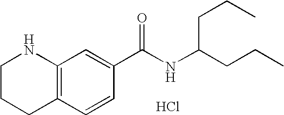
C12=C(C=CC(C(NC(CCC)CCC)=O)=C1)CCCN2.Cl
